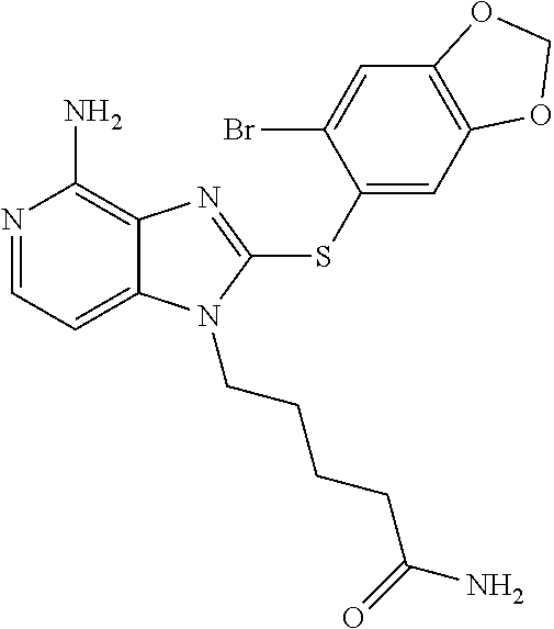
N1=CC=C2C(=C1N)N=C(SC1=CC3=C(C=C1Br)OCO3)N2CCCCC(N)=O
